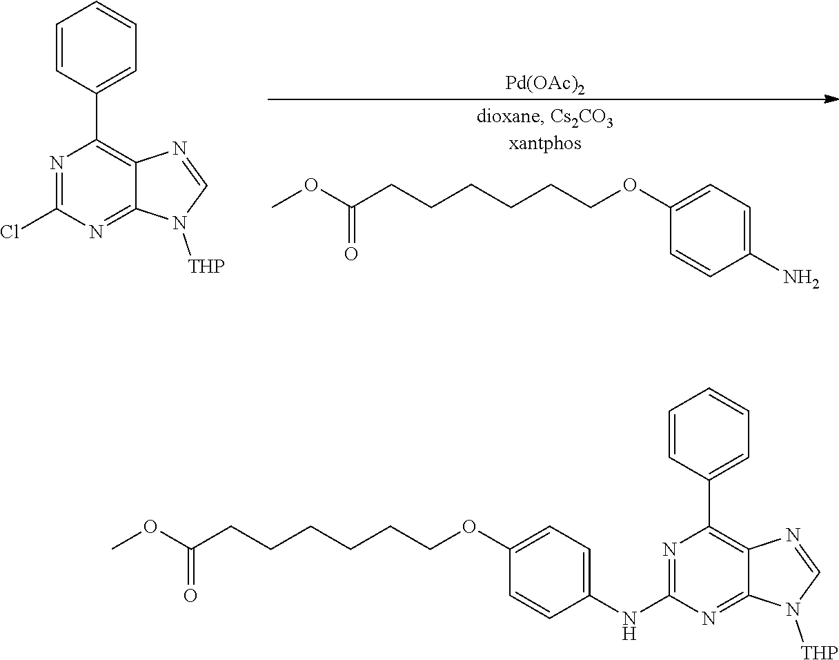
NC1=CC=C(OCCCCCCC(OC)=O)C=C1.[Pd(OAc)2].N1=C(Cl)N=C2C(=C1C1=CC=CC=C1)N=CN2[THP].N1=C(NC2=CC=C(OCCCCCCC(OC)=O)C=C2)N=C2C(=C1C1=CC=CC=C1)N=CN2[THP]
